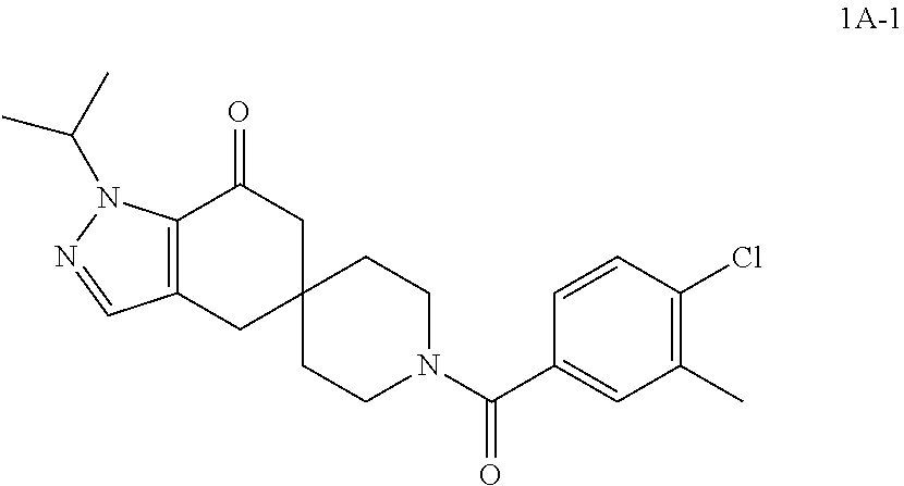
C1(C)=C(Cl)C=CC(C(N2CCC3(CC2)CC(=O)C2=C(C3)C=NN2C(C)C)=O)=C1
